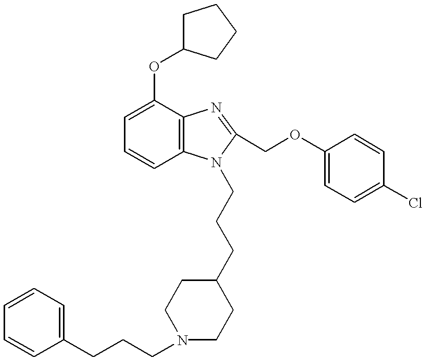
C1=C(OC2CCCC2)C2=C(C=C1)N(CCCC1CCN(CCCC3=CC=CC=C3)CC1)C(COC1=CC=C(Cl)C=C1)=N2
